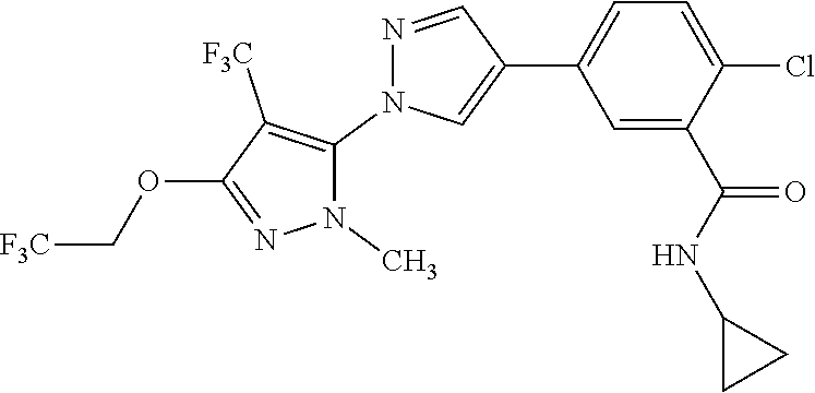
C1=C(C2=CN(C3=C([F3C])C(OC[F3C])=NN3C)N=C2)C=C(C(=O)NC2CC2)C(Cl)=C1
